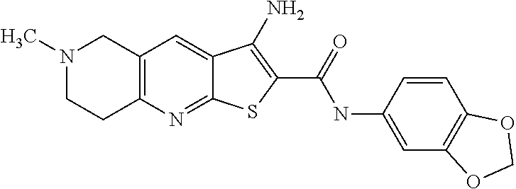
C12=NC3=C(C=C1C(N)=C(C(=O)NC1=CC4=C(C=C1)OCO4)S2)CN(C)CC3
